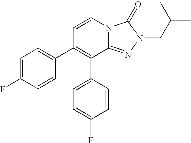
C1=CN2C(=NN(CC(C)C)C2=O)C(C2=CC=C(F)C=C2)=C1C1=CC=C(F)C=C1
